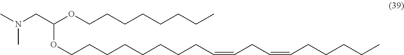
C(C(OCCCCCCCC)OCCCCCCCCC=CCC=CCCCCC)N(C)C
